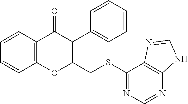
C1=CC2=C(C=C1)C(=O)C(C1=CC=CC=C1)=C(CSC1=NC=NC3=C1N=CN3)O2
